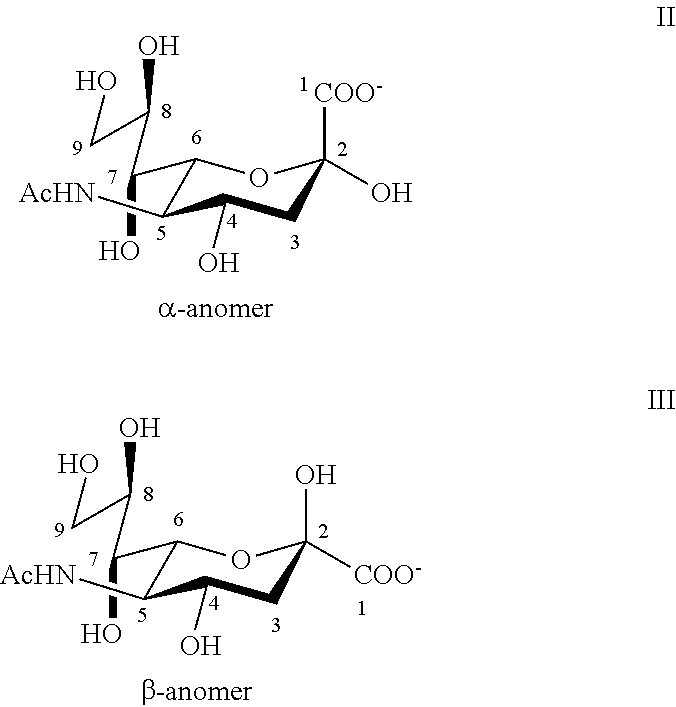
OC(C1C([AcHN])C(O)CC([COO-])(O)O1)C(CO)O.OC(C1C([AcHN])C(O)CC([COO-])(O)O1)C(CO)O
